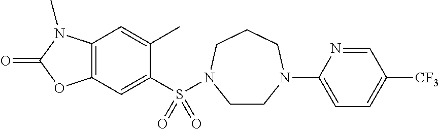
C1(C)=CC2=C(C=C1S(=O)(=O)N1CCN(C3=CC=C([CF3])C=N3)CCC1)OC(=O)N2C
